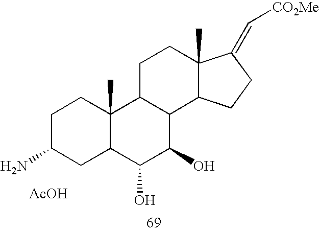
C1C(N)CC2C(C)(C1)C1C(C(O)C2O)C2C(C)(CC1)C(=C[CO2Me])CC2.[AcOH]
